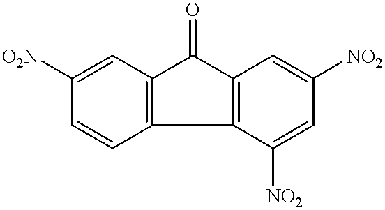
C1([O2N])=CC2=C(C=C1)C1=C(C2=O)C=C([NO2])C=C1[NO2]
